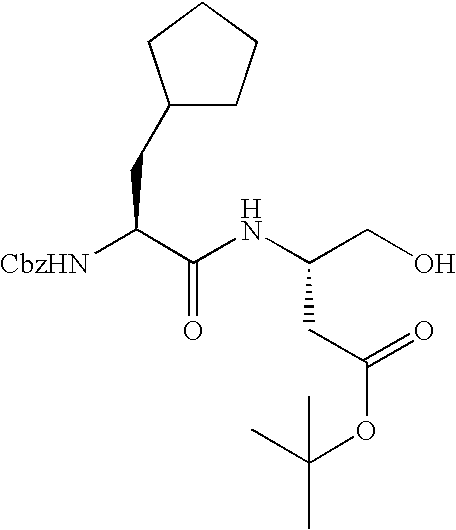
C1(CC([CbzHN])C(NC(CC(=O)OC(C)(C)C)CO)=O)CCCC1
